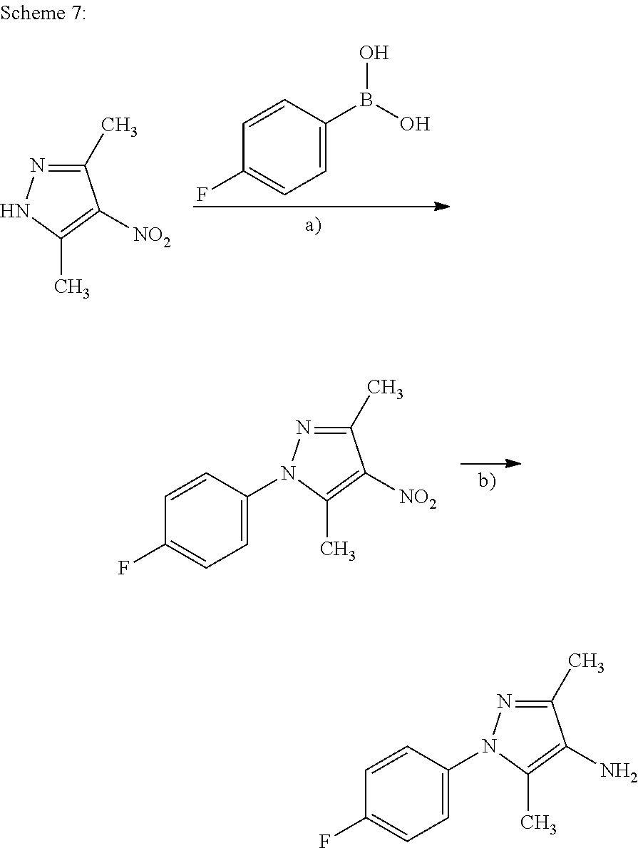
C1=C(B(O)O)C=CC(F)=C1.C1(C)=NNC(C)=C1[NO2].C1=C(N2N=C(C)C([NO2])=C2C)C=CC(F)=C1.C1=C(N2N=C(C)C(N)=C2C)C=CC(F)=C1
